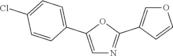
C1=C(C2=CC=C(Cl)C=C2)OC(C2=COC=C2)=N1
